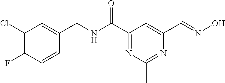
C1(Cl)=C(F)C=CC(CNC(C2=NC(C)=NC(C=NO)=C2)=O)=C1
